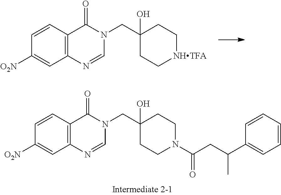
C1=CC([O2N])=CC2=C1C(=O)N(CC1(O)CCN(C(CC(C3=CC=CC=C3)C)=O)CC1)C=N2.C1=CC([O2N])=CC2=C1C(=O)N(CC1(O)CC[NHTFA]CC1)C=N2
